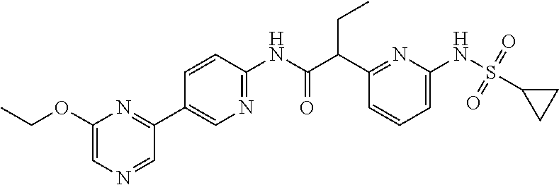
C1(C(C(NC2=NC=C(C3=NC(OCC)=CN=C3)C=C2)=O)CC)=NC(NS(=O)(=O)C2CC2)=CC=C1
